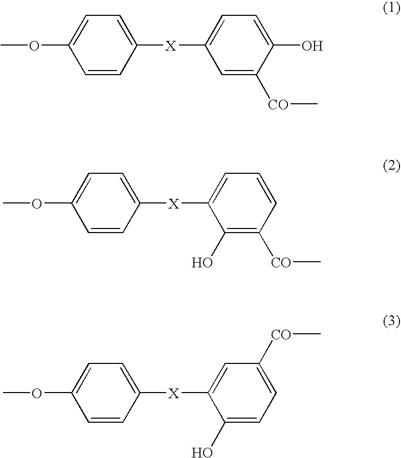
O(C1=CC=C([X]C2=CC=C(O)C([CO]C)=C2)C=C1)C.O(C1=CC=C([X]C2=CC=CC([CO]C)=C2O)C=C1)C.O(C1=CC=C([X]C2=CC([CO]C)=CC=C2O)C=C1)C
